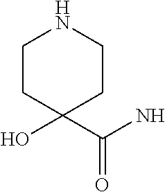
C1CC(O)(C(=O)N)CCN1
